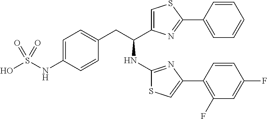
C1(CC(C2=CSC(C3=CC=CC=C3)=N2)NC2=NC(C3=C(F)C=C(F)C=C3)=CS2)=CC=C(NS(O)(=O)=O)C=C1
